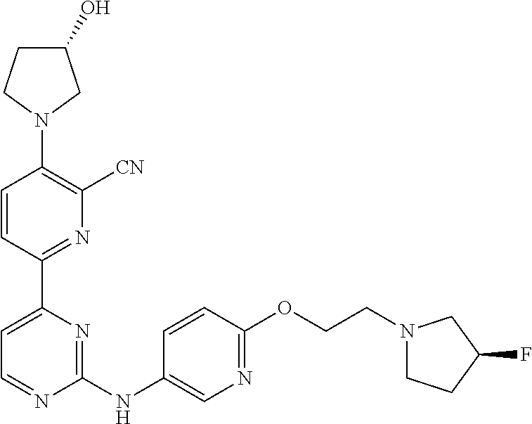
C1=CC(C2=CC=NC(NC3=CN=C(OCCN4CCC(F)C4)C=C3)=N2)=NC([CN])=C1N1CC(O)CC1
